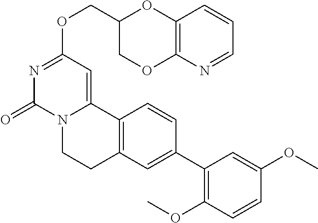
N1=CC=CC2=C1OCC(COC1=NC(=O)N3C(=C1)C1=C(CC3)C=C(C3=C(OC)C=CC(OC)=C3)C=C1)O2
